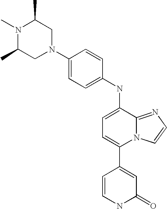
C1(N2CC(C)N(C)C(C)C2)=CC=C(NC2=CC=C(C3=CC(=O)NC=C3)N3C2=NC=C3)C=C1
